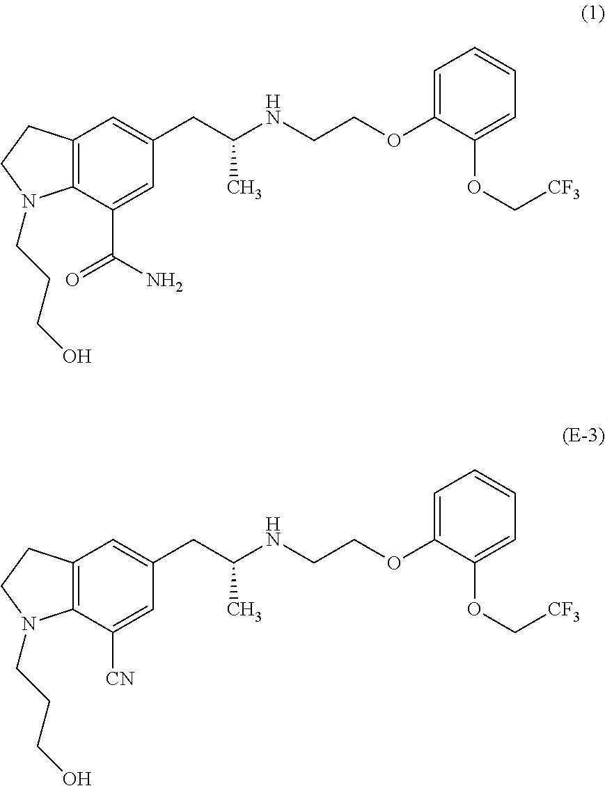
C12=C(C(C(N)=O)=CC(CC(NCCOC3=CC=CC=C3OC[CF3])C)=C1)N(CCCO)CC2.C12=C(C([CN])=CC(CC(NCCOC3=CC=CC=C3OC[CF3])C)=C1)N(CCCO)CC2
